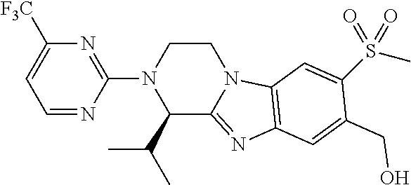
C1=NC(N2C(C(C)C)C3=NC4=C(N3CC2)C=C(S(C)(=O)=O)C(CO)=C4)=NC([F3C])=C1
